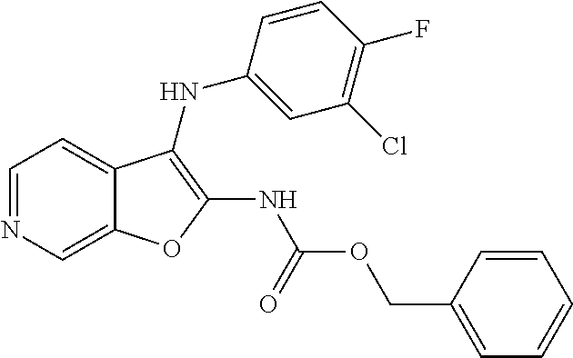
C12=CN=CC=C1C(NC1=CC(Cl)=C(F)C=C1)=C(NC(=O)OCC1=CC=CC=C1)O2
